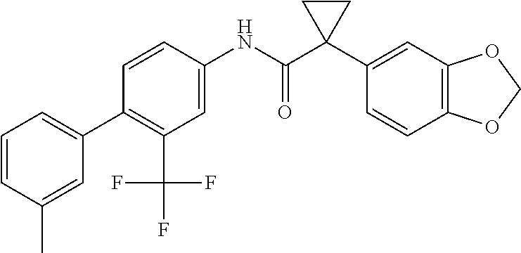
C1(C2=CC=CC(C)=C2)=C(C(F)(F)F)C=C(NC(C2(C3=CC4=C(C=C3)OCO4)CC2)=O)C=C1
